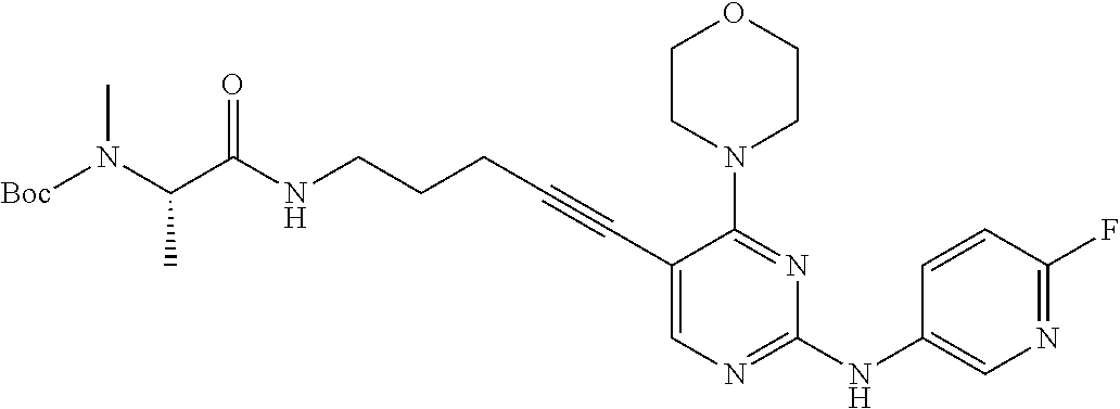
N(CCCC#CC1=CN=C(NC2=CN=C(F)C=C2)N=C1N1CCOCC1)C(=O)C(N(C)[Boc])C
